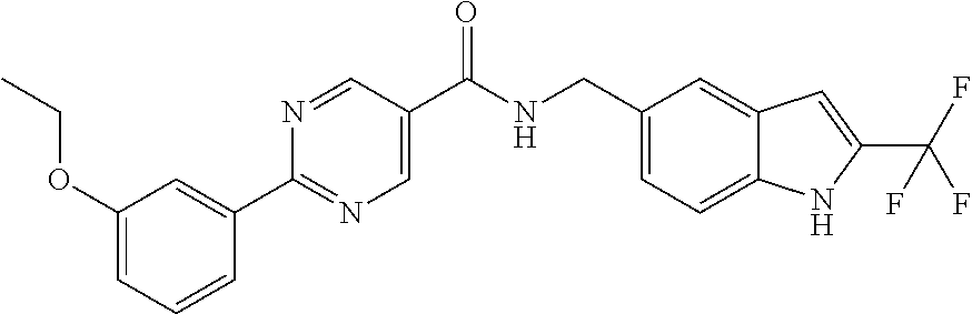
C1(CNC(C2=CN=C(C3=CC(OCC)=CC=C3)N=C2)=O)=CC=C2C(=C1)C=C(C(F)(F)F)N2
